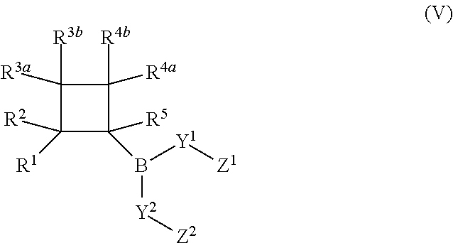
C1([R3a])([R3b])C([R2])([R1])C([R5])(B([Y2][Z2])[Y1][Z1])C1([R4a])[R4b]
